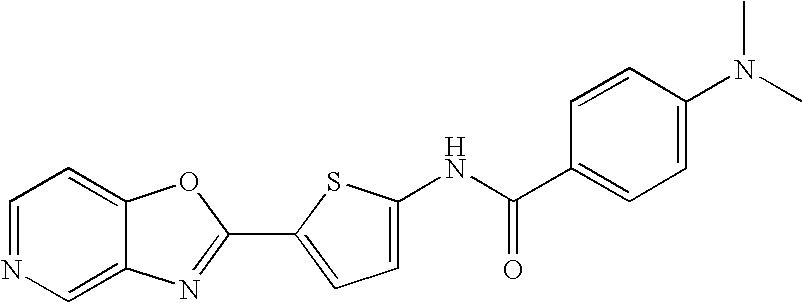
C1=NC=C2C(=C1)OC(C1=CC=C(NC(C3=CC=C(N(C)C)C=C3)=O)S1)=N2
